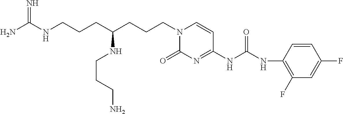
N1(CCCC(NCCCN)CCCNC(N)=N)C(=O)N=C(NC(NC2=C(F)C=C(F)C=C2)=O)C=C1
